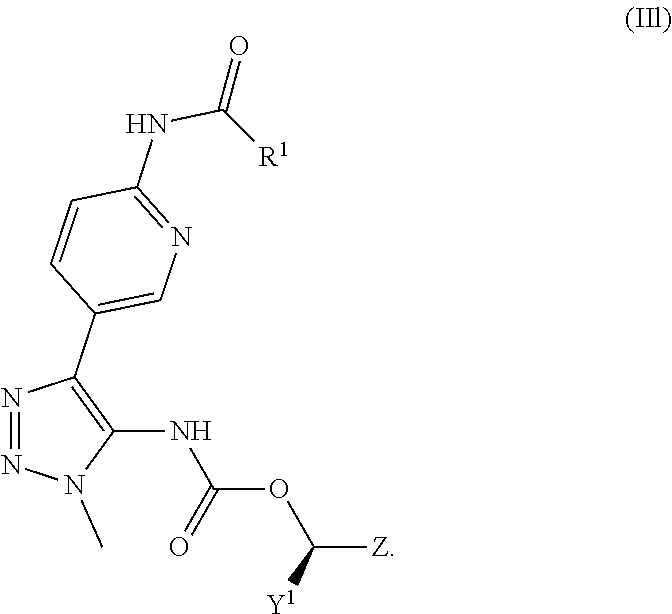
N1=NN(C)C(NC(=O)OC([Y1])[Z])=C1C1=CN=C(NC([R1])=O)C=C1
